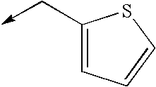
C1(C->C)=CC=CS1
